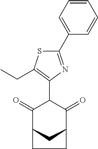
C1(=O)C2CC(C(=O)C1C1=C(CC)SC(C3=CC=CC=C3)=N1)CC2
